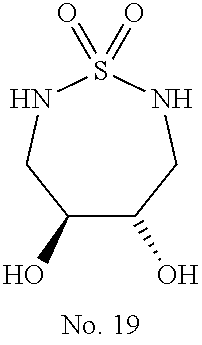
C1(O)C(O)CNS(=O)(=O)NC1
